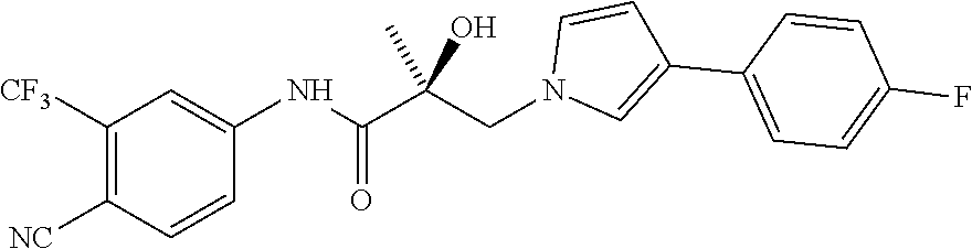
C1=CC([NC])=C([CF3])C=C1NC(C(CN1C=C(C2=CC=C(F)C=C2)C=C1)(C)O)=O
